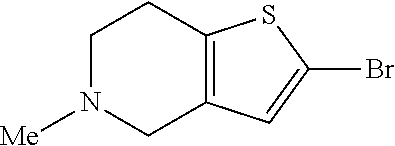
C1N([Me])CC2=C(C1)SC(Br)=C2
